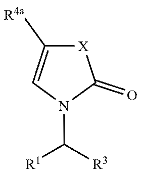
C1([R4a])=CN(C([R3])[R1])C(=O)[X]1
